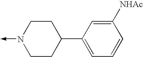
N1(->C)CCC(C2=CC=CC([NHAc])=C2)CC1
